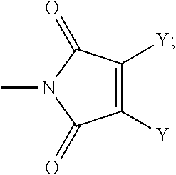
C1([Y])=C([Y])C(=O)N(C)C1=O
